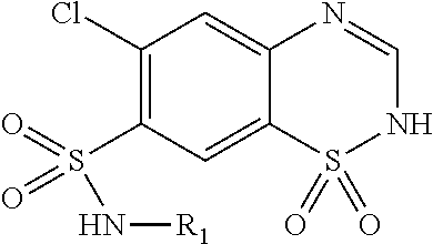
C1(Cl)=C(S(=O)(=O)N[R1])C=C2C(=C1)N=CNS2(=O)=O
